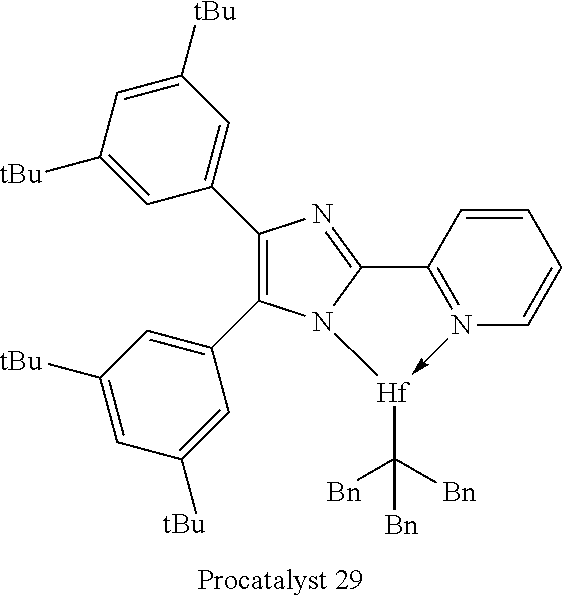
C1(C2=CC([tBu])=CC([tBu])=C2)=C(C2=CC([tBu])=CC([tBu])=C2)N2C(=N1)C1=N(->[Hf]2C([Bn])([Bn])[Bn])C=CC=C1
